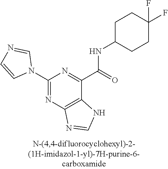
C1(N2C=NC=C2)=NC2=C(C(C(=O)NC3CCC(F)(F)CC3)=N1)NC=N2
